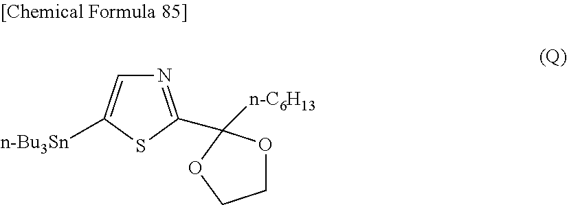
N1=C(C2([n-C6H13])OCCO2)SC([n-Bu3Sn])=C1
